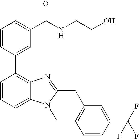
C1=CC(C2=C3C(=CC=C2)N(C)C(CC2=CC=CC(C(F)(F)F)=C2)=N3)=CC(C(NCCO)=O)=C1
